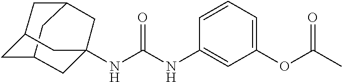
N(C(NC1=CC(OC(C)=O)=CC=C1)=O)C12CC3CC(CC(C1)C3)C2
